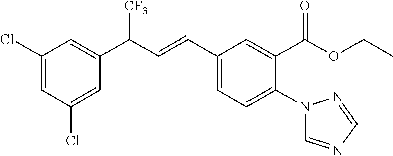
C1(Cl)=CC(Cl)=CC(C(C=CC2=CC=C(N3C=NC=N3)C(C(OCC)=O)=C2)[CF3])=C1
